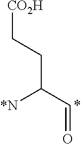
[CO2H]CCC(C=O)[*N]
